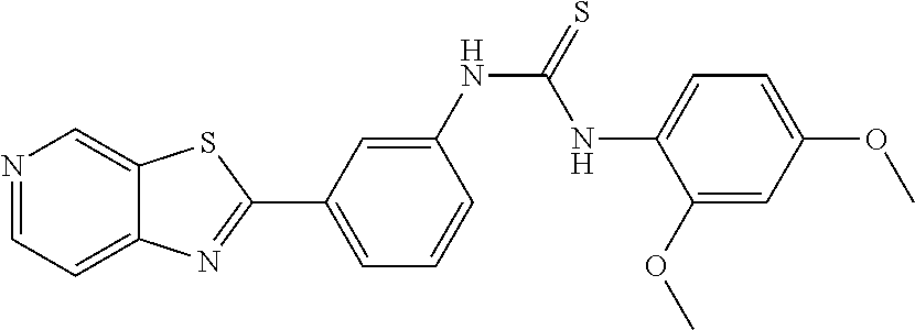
N1=CC=C2C(=C1)SC(C1=CC=CC(NC(=S)NC3=CC=C(OC)C=C3OC)=C1)=N2
